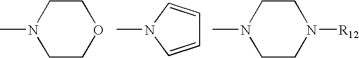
C1CN(C)CCO1.C1=CN(C)C=C1.C1CN(C)CCN1[R12]
